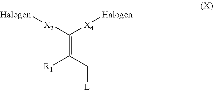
C(=C([X2][Halogen])[X4][Halogen])(C[L])[R1]
